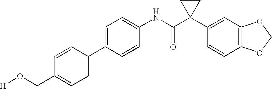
C1(NC(C2(C3=CC4=C(C=C3)OCO4)CC2)=O)=CC=C(C2=CC=C(CO[H])C=C2)C=C1
